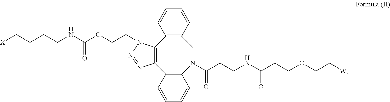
C(COCCC(NCCC(=O)N1CC2=C(C3=C(C4=C1C=CC=C4)N=NN3CCOC(NCCCC[X])=O)C=CC=C2)=O)[W]
